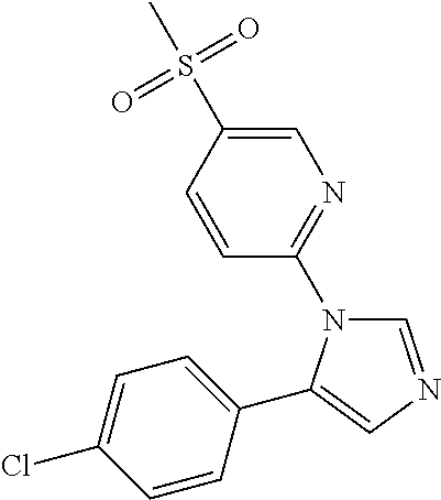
C1=CC(S(C)(=O)=O)=CN=C1N1C=NC=C1C1=CC=C(Cl)C=C1
